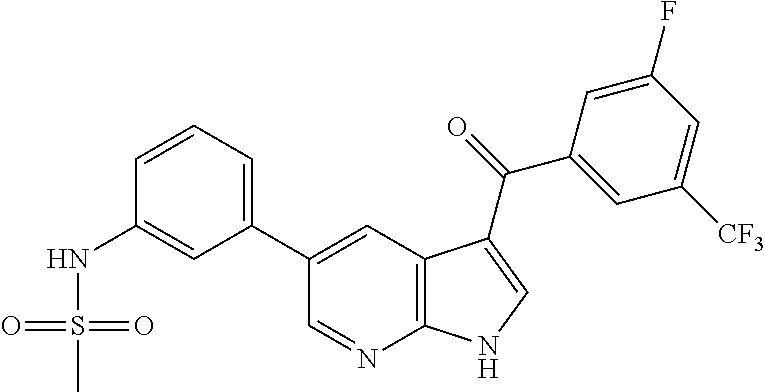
C1(C2=CC3=C(N=C2)NC=C3C(C2=CC([CF3])=CC(F)=C2)=O)=CC=CC(NS(C)(=O)=O)=C1
